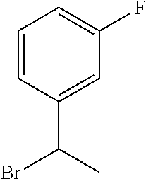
C1=CC(C(C)Br)=CC(F)=C1
